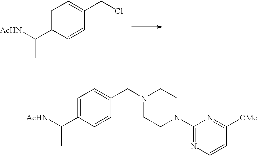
C1=C(C([AcHN])C)C=CC(CCl)=C1.C1=C(C([AcHN])C)C=CC(CN2CCN(C3=NC=CC([OMe])=N3)CC2)=C1
